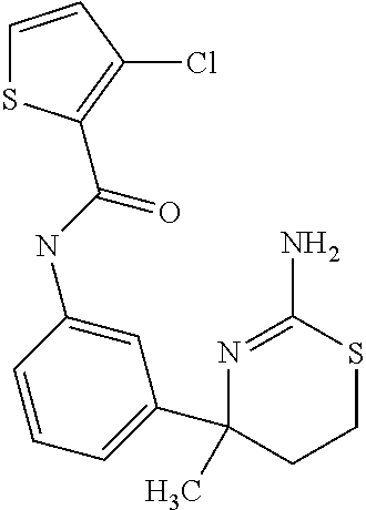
N(C1=CC(C2(C)N=C(N)SCC2)=CC=C1)C(=O)C1=C(Cl)C=CS1
